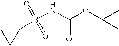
C1(S(=O)(=O)NC(OC(C)(C)C)=O)CC1
